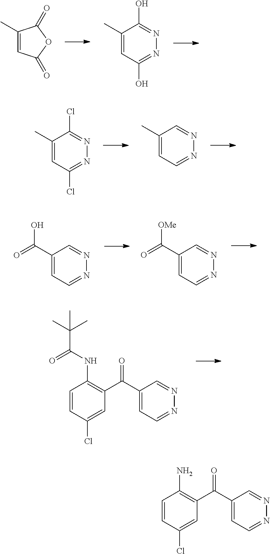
C1(C)=CC(=O)OC1=O.C1(C)=CC(O)=NN=C1O.C1(C)=CC(Cl)=NN=C1Cl.C1(C)=CC=NN=C1.C1(C(=O)O)=CC=NN=C1.C1(C(=O)[OMe])=CC=NN=C1.C1=CC(Cl)=CC(C(C2=CC=NN=C2)=O)=C1NC(C(C)(C)C)=O.C1=CC(Cl)=CC(C(C2=CC=NN=C2)=O)=C1N
